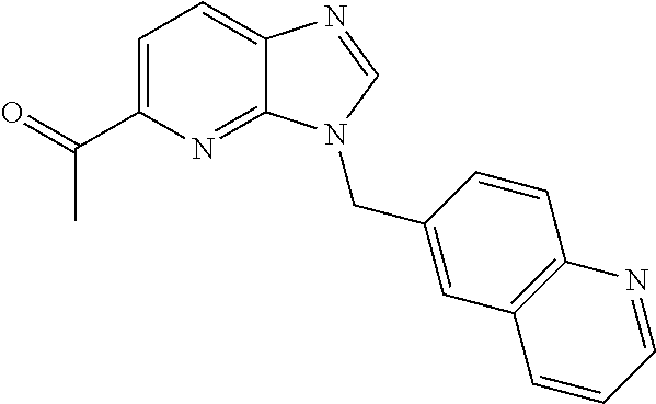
C1=C(C(=O)C)N=C2C(=C1)N=CN2CC1=CC2=C(C=C1)N=CC=C2
